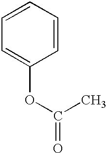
C1(OC(=O)C)=CC=CC=C1
